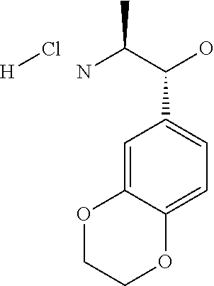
NC(C(O)C1=CC=C2C(=C1)OCCO2)C.[H]Cl
